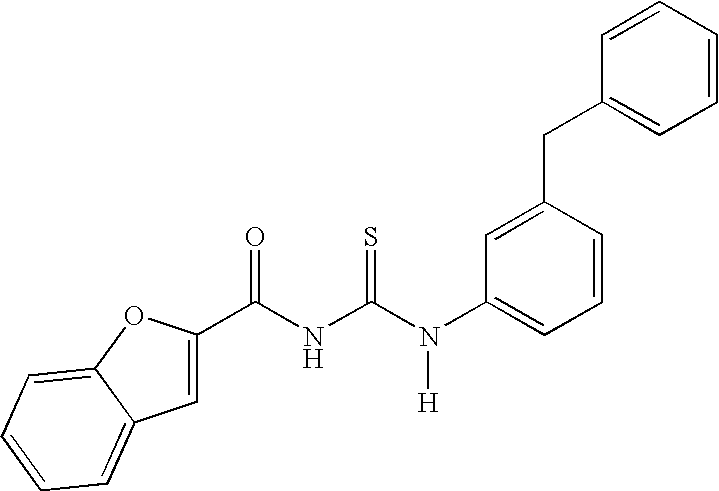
C(NC(N(C1=CC=CC(CC2=CC=CC=C2)=C1)[H])=S)(=O)C1=CC2=CC=CC=C2O1
